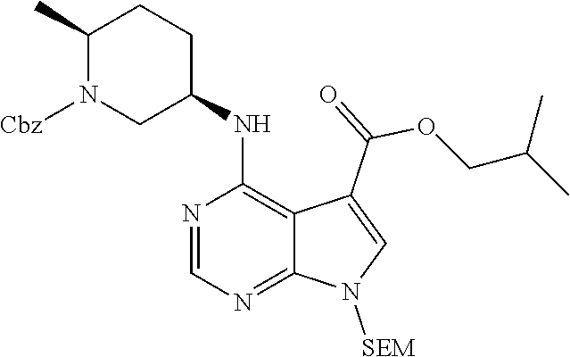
N1=CN=C2C(=C1NC1CCC(C)N([Cbz])C1)C(C(=O)OCC(C)C)=CN2[SEM]
